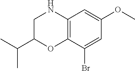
C1C(C(C)C)OC2=C(N1)C=C(OC)C=C2Br
